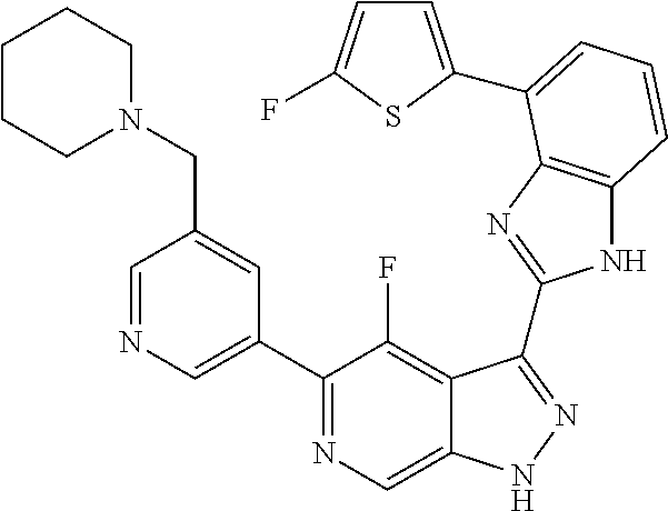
C1=NC=C(C2=NC=C3C(=C2F)C(C2=NC4=C(N2)C=CC=C4C2=CC=C(F)S2)=NN3)C=C1CN1CCCCC1
